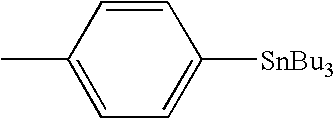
CC1=CC=C([SnBu3])C=C1
